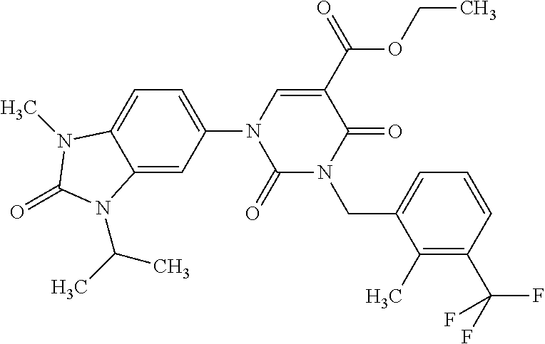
C1(=O)N(CC2=CC=CC(C(F)(F)F)=C2C)C(=O)C(C(OCC)=O)=CN1C1=CC=C2C(=C1)N(C(C)C)C(=O)N2C
